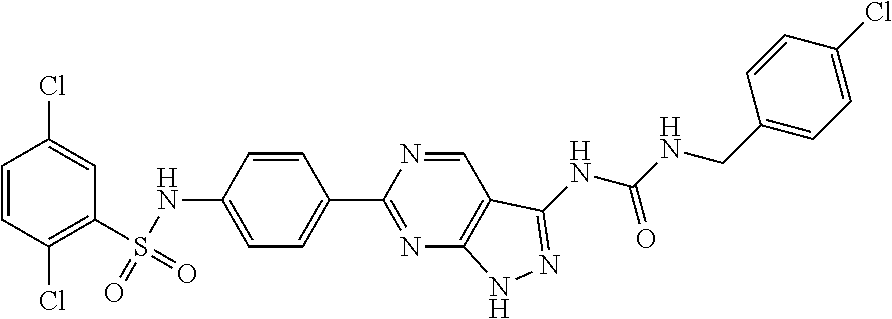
C1=CC(Cl)=C(S(=O)(NC2=CC=C(C3=NC4=C(C=N3)C(NC(NCC3=CC=C(Cl)C=C3)=O)=NN4)C=C2)=O)C=C1Cl
